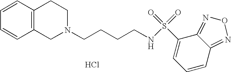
C1=CC=CC2=C1CCN(CCCCNS(=O)(=O)C1=CC=CC3=NON=C13)C2.Cl
